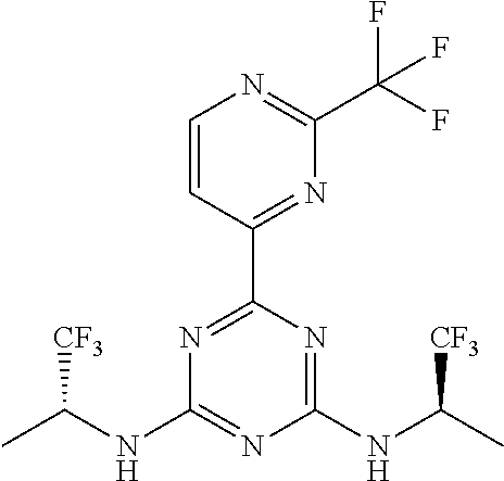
N1=C(C2=NC(C(F)(F)F)=NC=C2)N=C(NC(C)[CF3])N=C1NC(C)[CF3]
